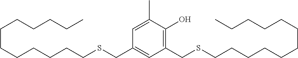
C1=C(C)C(O)=C(CSCCCCCCCCCCCC)C=C1CSCCCCCCCCCCCC
